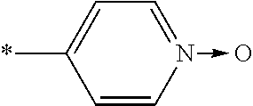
C1=CN(->O)=CC=C1*
